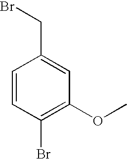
C1=CC(Br)=C(OC)C=C1CBr
